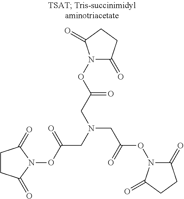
C1(=O)N(OC(CN(CC(ON2C(=O)CCC2=O)=O)CC(ON2C(=O)CCC2=O)=O)=O)C(=O)CC1
